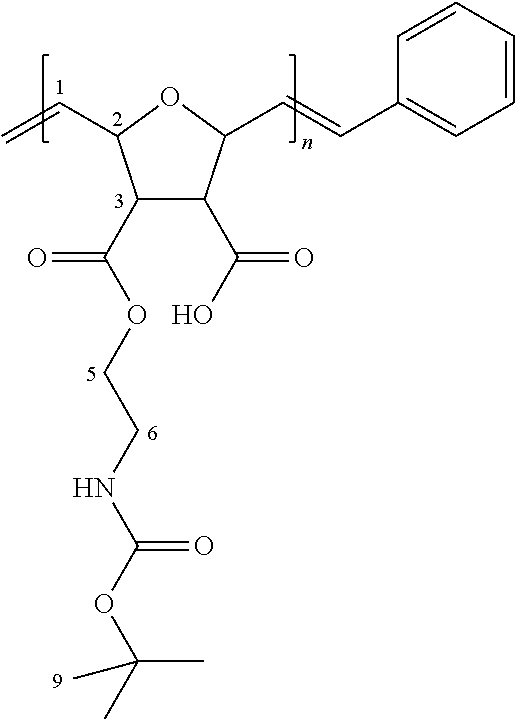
C1(C(OCCNC(OC(C)(C)C)=O)=O)C(C(O)=O)C(C=CC2=CC=CC=C2)OC1C=C
